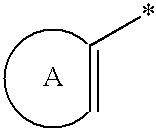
C(=C)*
